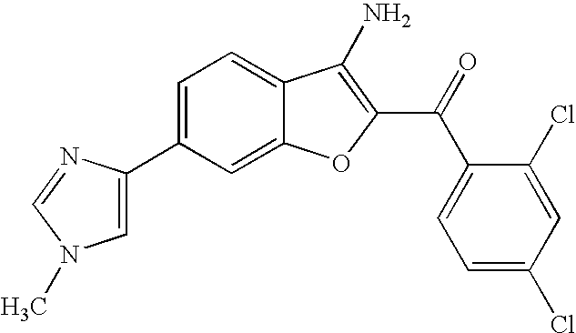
C1(C2=CN(C)C=N2)=CC=C2C(=C1)OC(C(C1=CC=C(Cl)C=C1Cl)=O)=C2N
